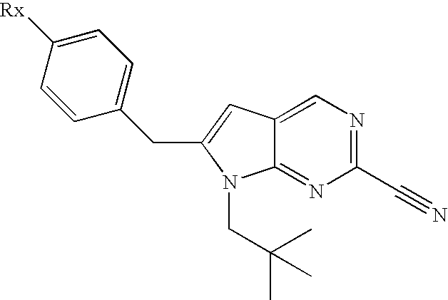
C1=CC(CC2=CC3=CN=C(C#N)N=C3N2CC(C)(C)C)=CC=C1[Rx]
